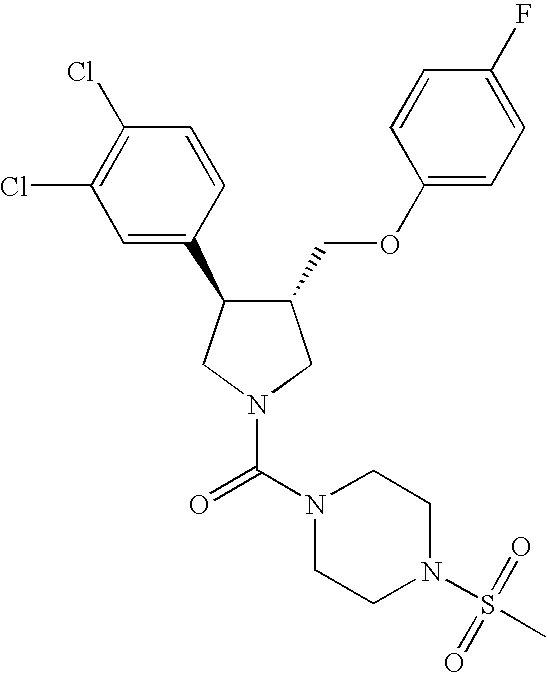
C1(COC2=CC=C(F)C=C2)C(C2=CC(Cl)=C(Cl)C=C2)CN(C(N2CCN(S(=O)(C)=O)CC2)=O)C1
